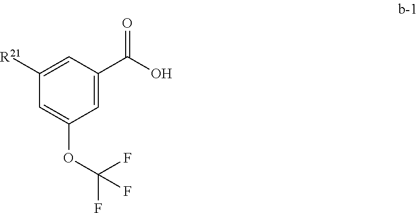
C1([R21])=CC(C(=O)O)=CC(OC(F)(F)F)=C1
